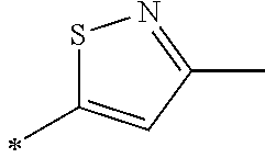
C1(C)=CC(C)=NS1
